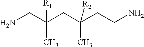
NCC(CC(CCN)(C)[R2])([R1])C
